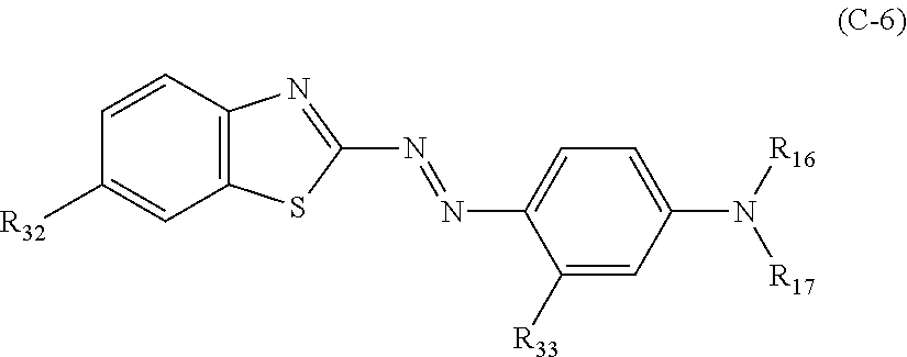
N(=NC1=CC=C(N([R16])[R17])C=C1[R33])C1=NC2=C(S1)C=C([R32])C=C2
